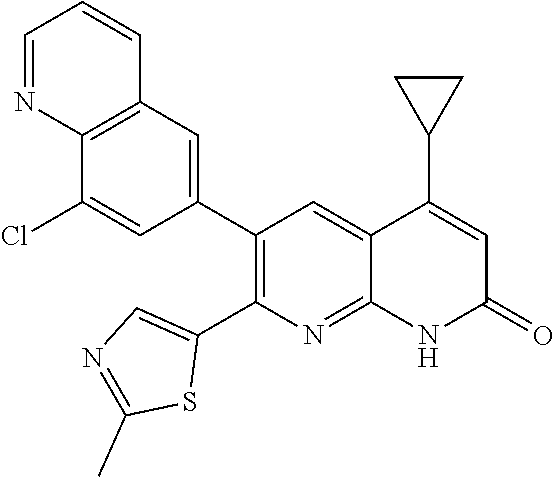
C12=C(C=C(C3=C(C4=CN=C(C)S4)N=C4C(=C3)C(C3CC3)=CC(=O)N4)C=C1Cl)C=CC=N2
